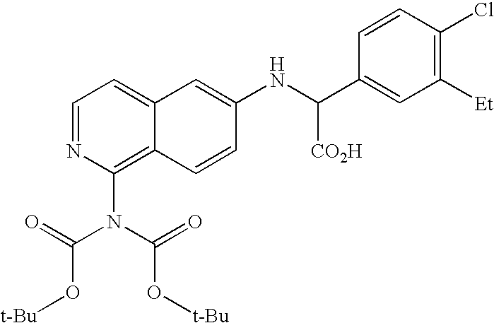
C1=NC(N(C(=O)O[t-Bu])C(=O)O[t-Bu])=C2C(=C1)C=C(NC(C1=CC([Et])=C(Cl)C=C1)[CO2H])C=C2
